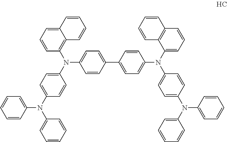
C12=C(N(C3=CC=C(N(C4=CC=CC=C4)C4=CC=CC=C4)C=C3)C3=CC=C(C4=CC=C(N(C5=CC=CC6=C5C=CC=C6)C5=CC=C(N(C6=CC=CC=C6)C6=CC=CC=C6)C=C5)C=C4)C=C3)C=CC=C1C=CC=C2
